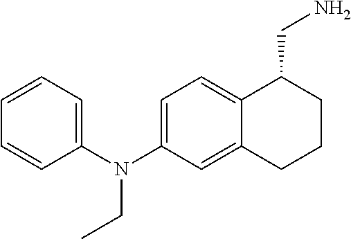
C1=C(N(C2=CC=CC=C2)CC)C=C2C(=C1)C(CN)CCC2
